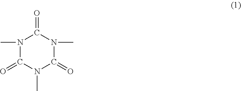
N1(C)C(=O)N(C)C(=O)N(C)C1=O
